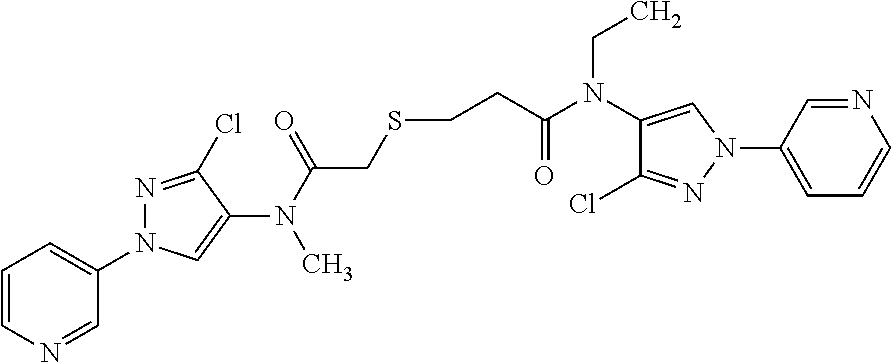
C1=CN=CC(N2N=C(Cl)C(N(C(=O)CSCCC(N(CC)C3=CN(C4=CC=CN=C4)N=C3Cl)=O)C)=C2)=C1
